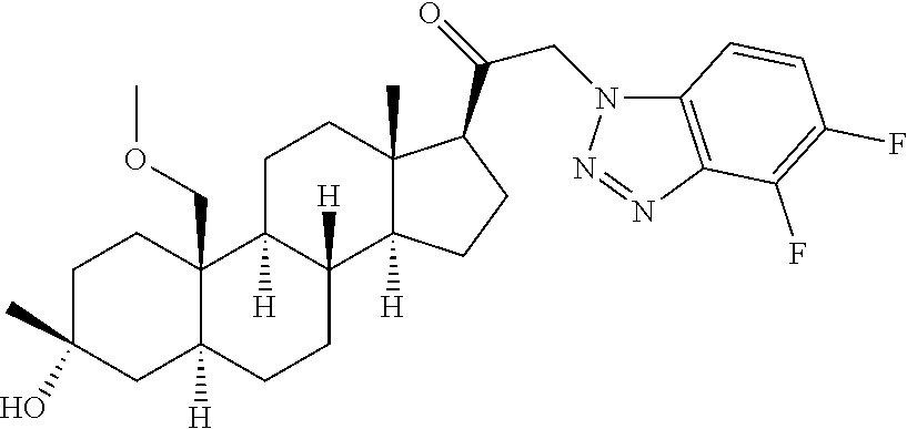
C1C(C)(O)CC2([H])C(COC)(C1)C1([H])C([H])(CC2)C2([H])C(C)(CC1)C(C(CN1C3=C(N=N1)C(F)=C(F)C=C3)=O)CC2
